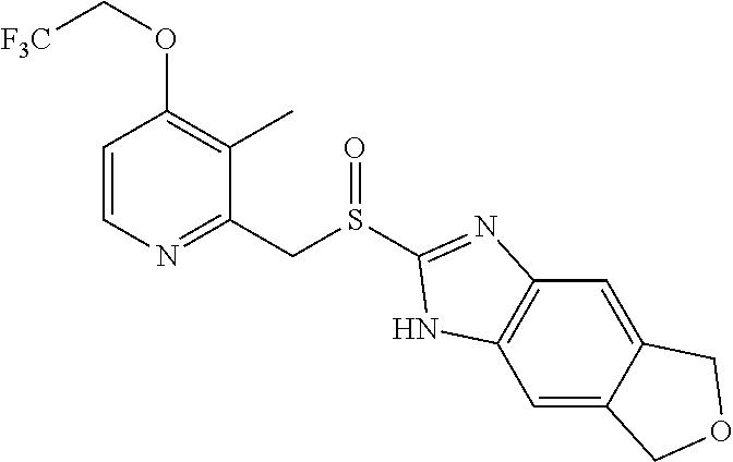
C1=CN=C(CS(C2=NC3=C(C=C4C(=C3)COC4)N2)=O)C(C)=C1OC[F3C]
